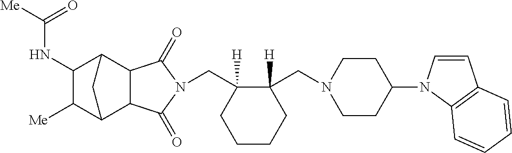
C(C1([H])C(CN2CCC(N3C=CC4=C3C=CC=C4)CC2)([H])CCCC1)N1C(=O)C2C3C([Me])C(NC([Me])=O)C(C2C1=O)C3
